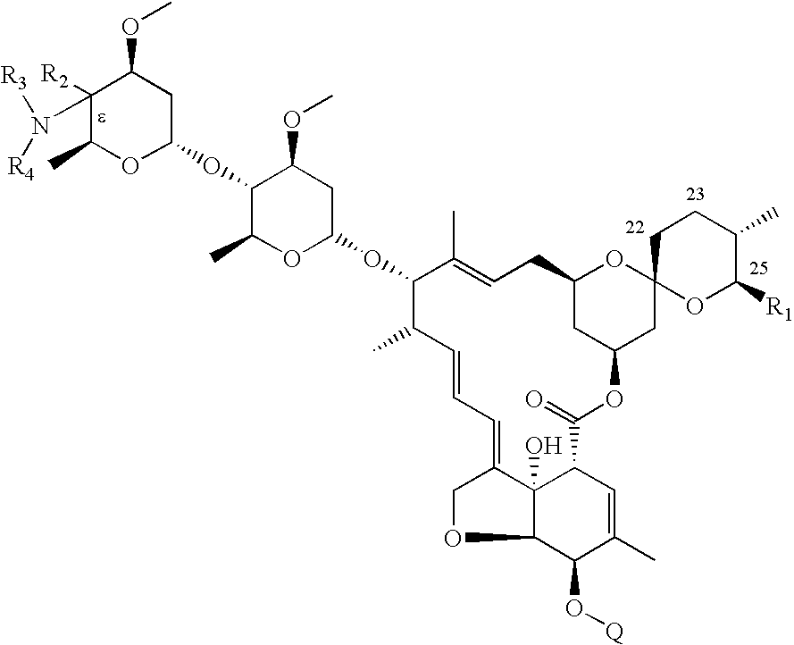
C1([R2])(N([R3])[R4])C(C)OC(OC2C(C)OC(OC3C(C)C=CC=C4COC5C(O[Q])C(C)=CC(C(=O)OC6CC7(OC(C6)CC=C3C)OC([R1])C(C)CC7)C54O)CC2OC)CC1OC
